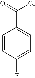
C1=CC(F)=CC=C1C(=O)Cl
